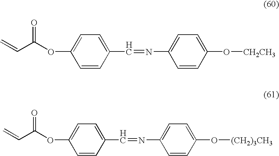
C=CC(=O)OC1=CC=C(C=NC2=CC=C(O[CH2CH3])C=C2)C=C1.C=CC(=O)OC1=CC=C(C=NC2=CC=C(O[(CH2)3CH3])C=C2)C=C1
